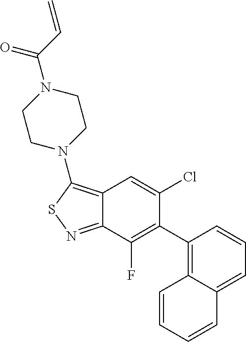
C12=C(N3CCN(C(C=C)=O)CC3)SN=C1C(F)=C(C1=C3C(=CC=C1)C=CC=C3)C(Cl)=C2
